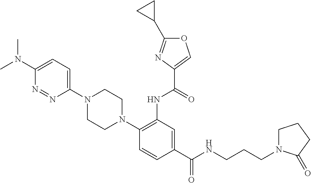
C1(C(NCCCN2CCCC2=O)=O)=CC(NC(=O)C2=COC(C3CC3)=N2)=C(N2CCN(C3=CC=C(N(C)C)N=N3)CC2)C=C1
